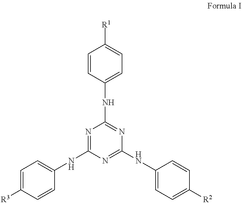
C1=CC(NC2=NC(NC3=CC=C([R2])C=C3)=NC(NC3=CC=C([R3])C=C3)=N2)=CC=C1[R1]
